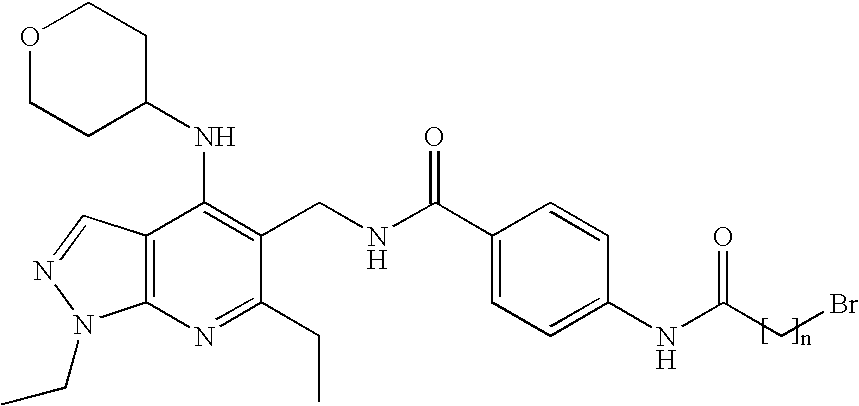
C12=C(N=C(CC)C(CNC(C3=CC=C(NC(CBr)=O)C=C3)=O)=C1NC1CCOCC1)N(CC)N=C2
